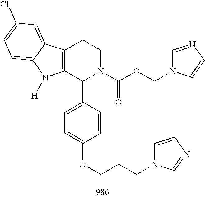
C12=C(C(C3=CC=C(OCCCN4C=CN=C4)C=C3)N(C(OCN3C=NC=C3)=O)CC1)N([H])C1=CC=C(Cl)C=C21
